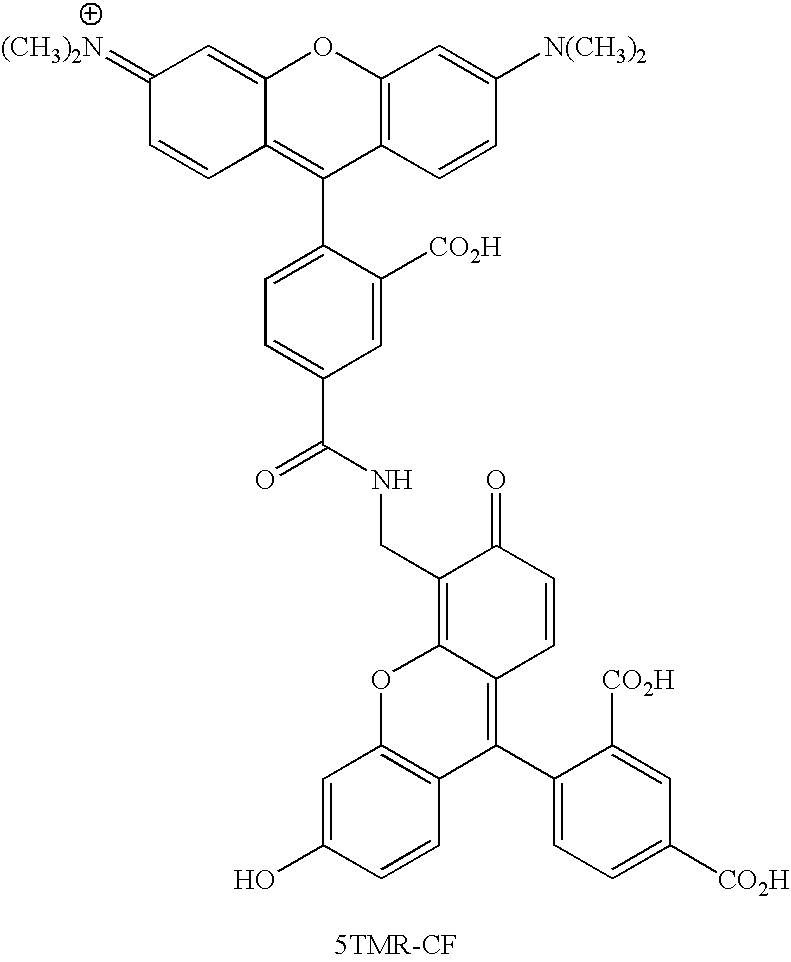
C12=C(C=CC([N(CH3)2])=C1)C(C1=CC=C(C(NCC3=C4C(=C(C5=CC=C([CO2H])C=C5[CO2H])C5=C(O4)C=C(O)C=C5)C=CC3=O)=O)C=C1[CO2H])=C1C(=CC(=[(CH3)2N])C=C1)O2
